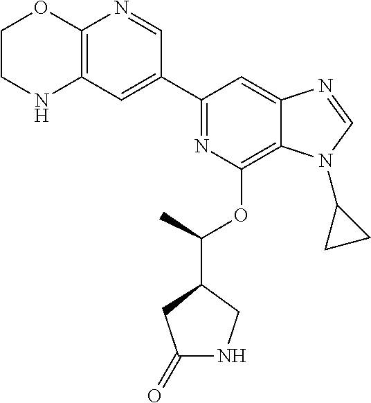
C1(C2=CC3=C(N=C2)OCCN3)=NC(OC(C2CC(=O)NC2)C)=C2C(=C1)N=CN2C1CC1
